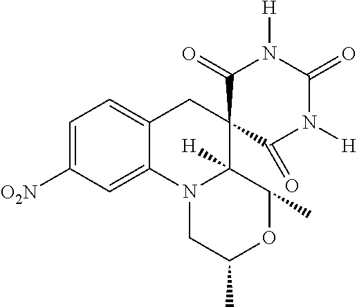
C1=C([O2N])C=C2C(=C1)CC1(C3([H])N2CC(C)OC3C)C(=O)N([H])C(=O)N([H])C1=O
